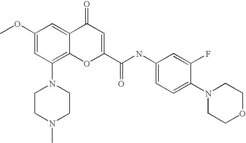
C1(OC)=CC(N2CCN(C)CC2)=C2C(=C1)C(=O)C=C(C(=O)NC1=CC=C(N3CCOCC3)C(F)=C1)O2
